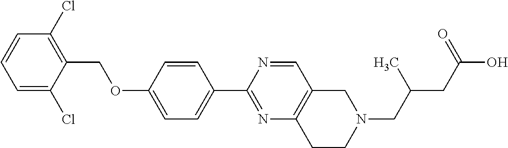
C1=C(Cl)C(COC2=CC=C(C3=NC4=C(C=N3)CN(CC(C)CC(=O)O)CC4)C=C2)=C(Cl)C=C1
